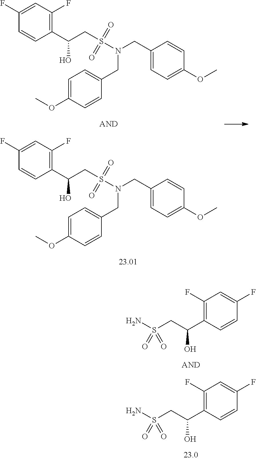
C1(CN(S(=O)(=O)CC(C2=C(F)C=C(F)C=C2)O)CC2=CC=C(OC)C=C2)=CC=C(OC)C=C1.C1(CN(S(=O)(=O)CC(C2=C(F)C=C(F)C=C2)O)CC2=CC=C(OC)C=C2)=CC=C(OC)C=C1.C1(C(CS(N)(=O)=O)O)=C(F)C=C(F)C=C1.C1(C(CS(N)(=O)=O)O)=C(F)C=C(F)C=C1
